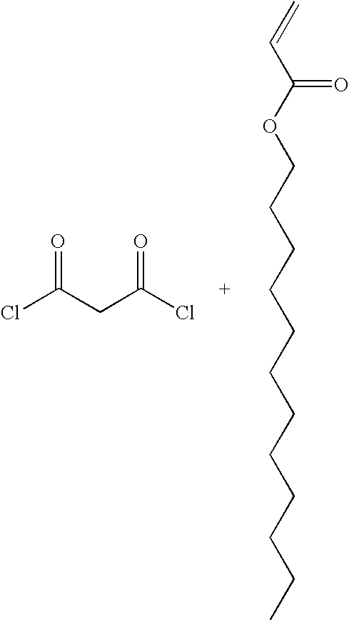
ClC(CC(Cl)=O)=O.C=CC(OCCCCCCCCCCCC)=O
